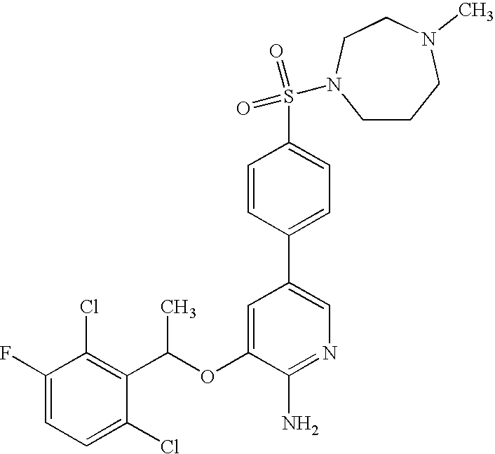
C1=C(F)C(Cl)=C(C(OC2=CC(C3=CC=C(S(=O)(=O)N4CCCN(C)CC4)C=C3)=CN=C2N)C)C(Cl)=C1
